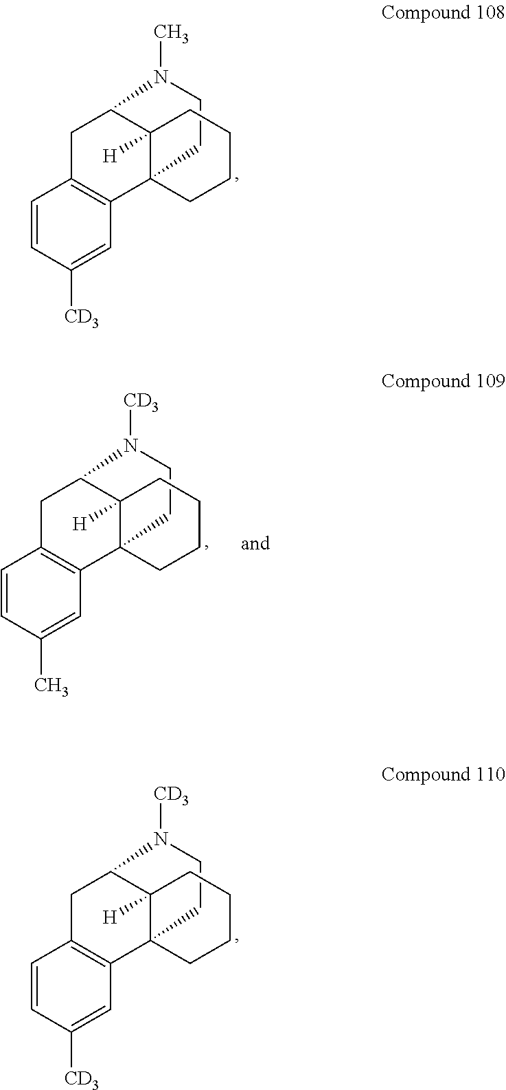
C1CN(C)C2C3([H])CCCCC13C1=C(C=CC([CD3])=C1)C2.C1CN([CD3])C2C3([H])CCCCC13C1=C(C=CC([CD3])=C1)C2.C1CN([CD3])C2C3([H])CCCCC13C1=C(C=CC(C)=C1)C2
